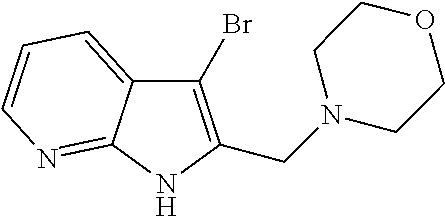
C1(Br)=C(CN2CCOCC2)NC2=NC=CC=C12
